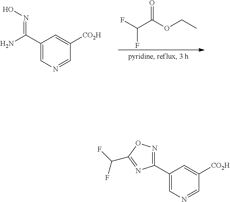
FC(C(OCC)=O)F.C1(C(N)=NO)=CN=CC([CO2H])=C1.C1(C2=NOC(C(F)F)=N2)=CN=CC([CO2H])=C1
